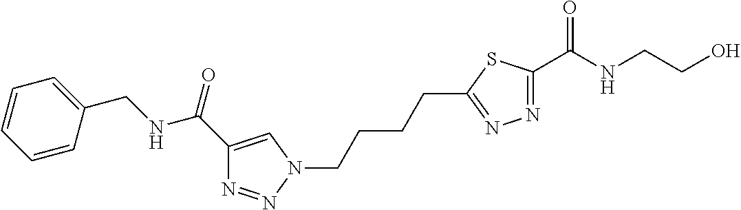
C1=CC(CNC(C2=CN(CCCCC3=NN=C(C(NCCO)=O)S3)N=N2)=O)=CC=C1
